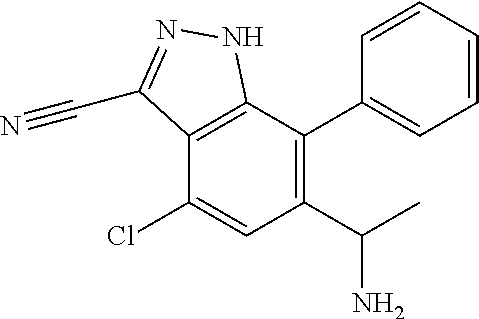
C12=C(C(C3=CC=CC=C3)=C(C(C)N)C=C1Cl)NN=C2C#N
